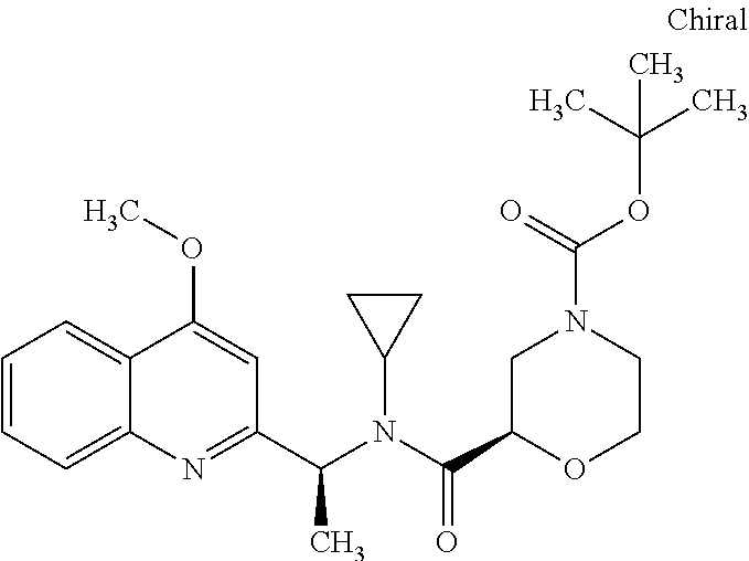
C1(C(N(C(C2OCCN(C(OC(C)(C)C)=O)C2)=O)C2CC2)C)=NC2=CC=CC=C2C(OC)=C1
